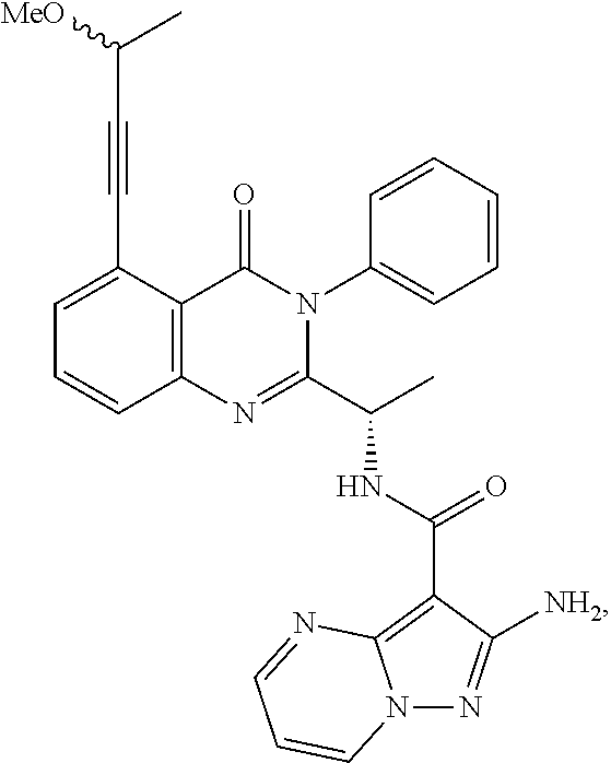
C1=C(C#CC([MeO])C)C2=C(C=C1)N=C(C(C)NC(C1=C3N(N=C1[NH2])C=CC=N3)=O)N(C1=CC=CC=C1)C2=O
